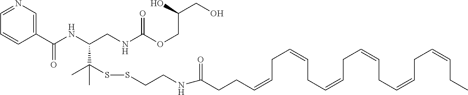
C1(C(NC(CNC(OCC(CO)O)=O)C(C)(SSCCNC(CCC=CCC=CCC=CCC=CCC=CCC=CCC)=O)C)=O)=CN=CC=C1
